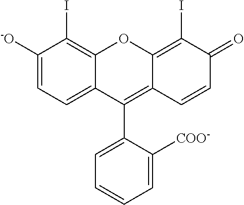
C1([-O])=CC=C2C(=C1I)OC1=C(I)C(=O)C=CC1=C2C1=CC=CC=C1[COO-]
